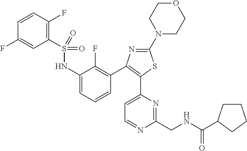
S(NC1=CC=CC(C2=C(C3=CC=NC(CNC(=O)C4CCCC4)=N3)SC(N3CCOCC3)=N2)=C1F)(=O)(=O)C1=C(F)C=CC(F)=C1
